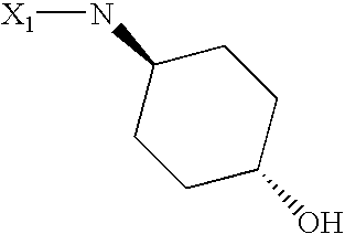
[X1]NC1CCC(O)CC1
